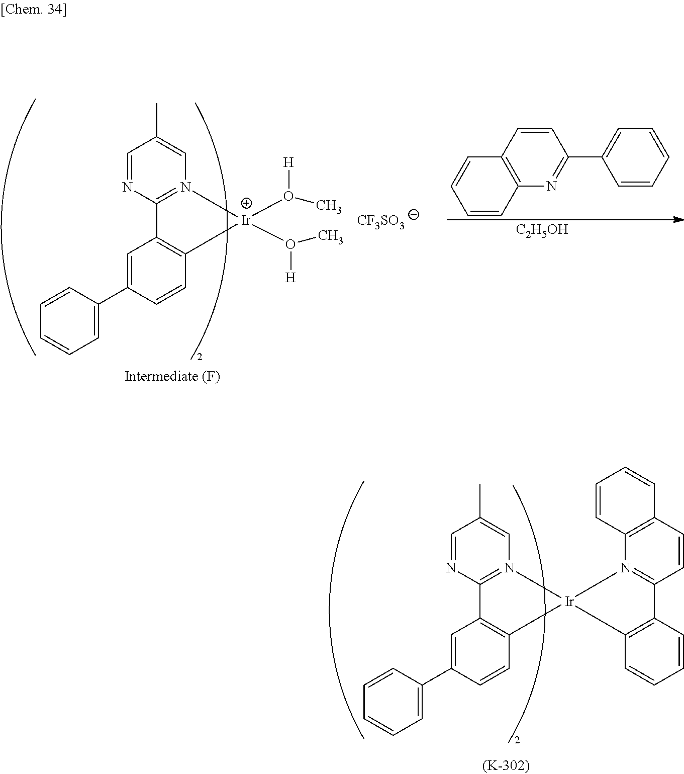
C1=NC2=N(C=C1C)C[Ir](O([H])C)(O([H])C)CC1=C2C=C(C2=CC=CC=C2)C=C1.[CF3SO3].[C2H5OH].C12=C(C=CC(C3=CC=CC=C3)=N1)C=CC=C2.C12=C(N3=C(C=C1)C1=C(C=CC=C1)[Ir]31N3=C(N=CC(C)=C3)C3=C1C=CC(C1=CC=CC=C1)=C3)C=CC=C2
